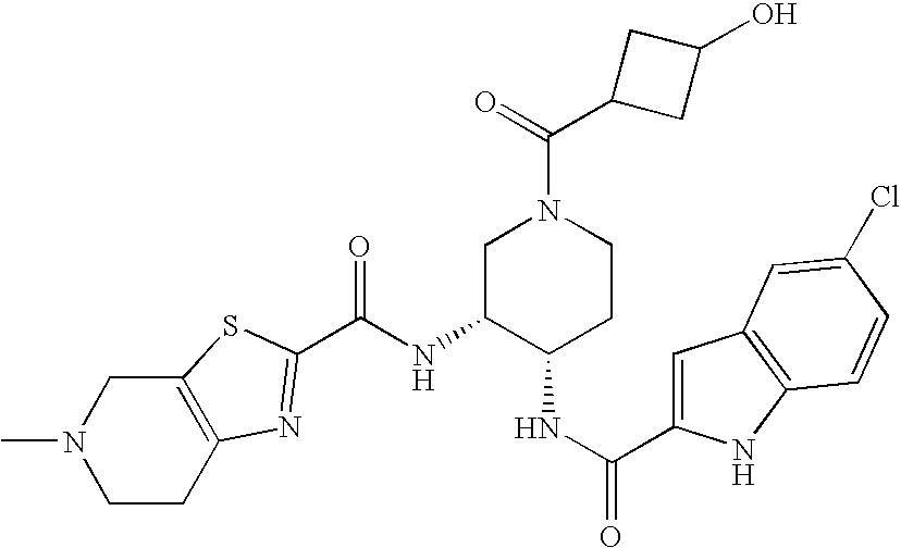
C1C2=C(CN(C)C1)SC(C(=O)NC1C(NC(C3=CC4=C(N3)C=CC(Cl)=C4)=O)CCN(C(C3CC(O)C3)=O)C1)=N2
